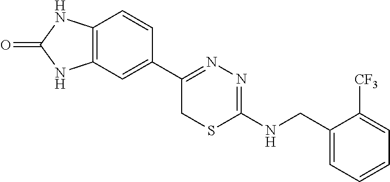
C12=C(C=C(C3=NN=C(NCC4=CC=CC=C4[CF3])SC3)C=C1)NC(=O)N2
